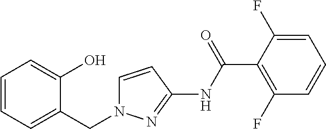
C1=CC=C(CN2C=CC(NC(C3=C(F)C=CC=C3F)=O)=N2)C(O)=C1
